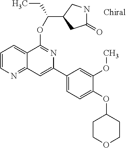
C1(C2=CC3=NC=CC=C3C(OC(CC)C3CC(=O)NC3)=N2)=CC=C(OC2CCOCC2)C(OC)=C1
